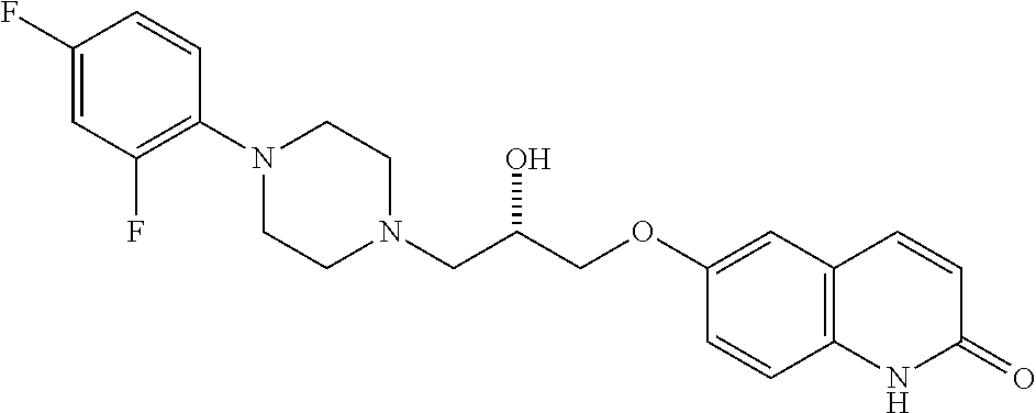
C1(F)=CC(F)=C(N2CCN(CC(COC3=CC4=C(C=C3)NC(=O)C=C4)O)CC2)C=C1
